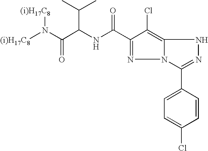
C1=C(C2=NNC3=C(Cl)C(C(NC(C(N([(i)H17C8])[(i)H17C8])=O)C(C)C)=O)=NN23)C=CC(Cl)=C1
